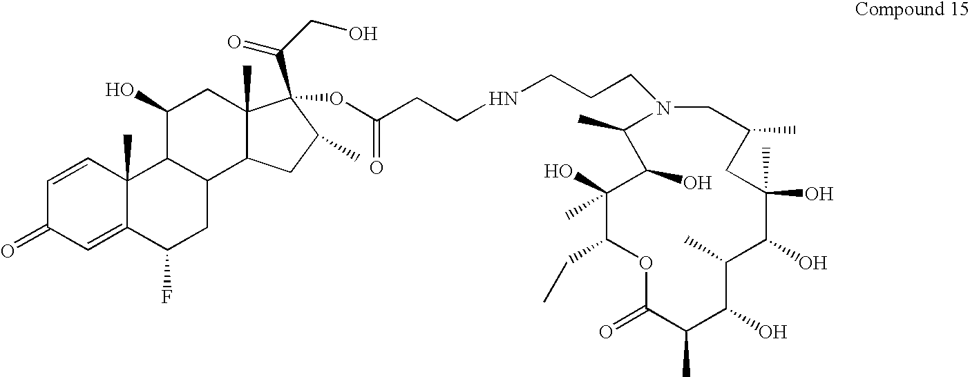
C1(O)(C)C(CC)OC(=O)C(C)C(O)C(C)C(O)C(O)(C)CC(C)CN(CCCNCCC(OC2(C(=O)CO)C3(C)C(C4CC(F)C5=CC(=O)C=CC5(C)C4C(O)C3)CC2C)=O)C(C)C1O
